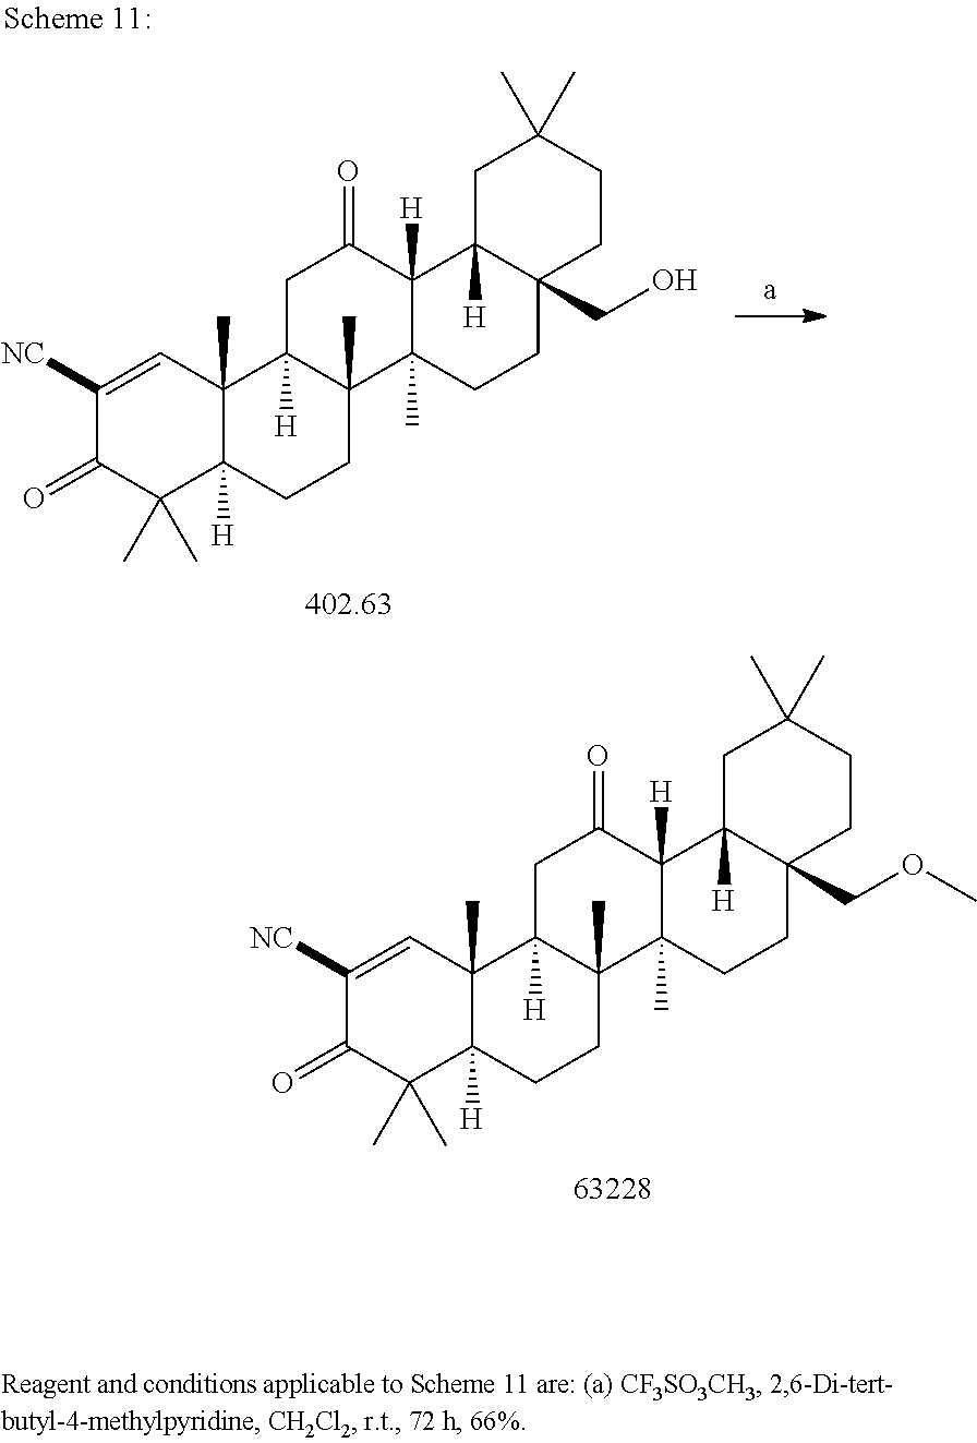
C1([NC])=CC2(C)C([H])(C(C)(C)C1=O)CCC1(C)C2([H])CC(=O)C2([H])C1(C)CCC1(COC)C2([H])CC(C)(C)CC1.C1([NC])=CC2(C)C([H])(C(C)(C)C1=O)CCC1(C)C2([H])CC(=O)C2([H])C1(C)CCC1(CO)C2([H])CC(C)(C)CC1
